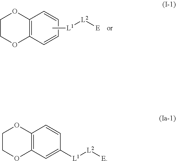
O1C2=C(OCC1)C=CC([L1][L2][E])=C2.O1C2=C(OCC1)C=CC=C2.C[L1][L2][E]
